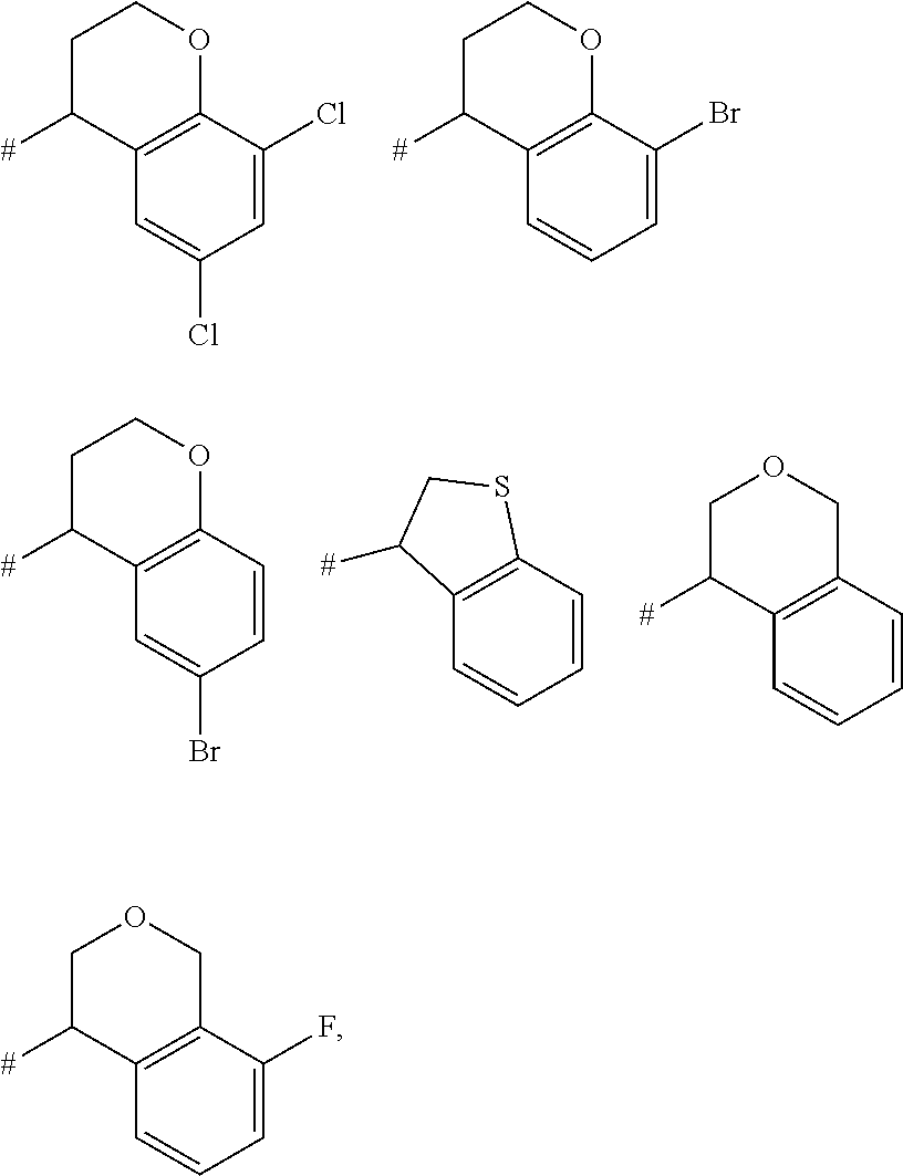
C1=C(Cl)C2=C(C=C1Cl)C([#])CCO2.C1=C(Br)C2=C(C=C1)C([#])CCO2.C1=CC2=C(C=C1Br)C([#])CCO2.C1=CC2=C(C=C1)C([#])CS2.C1=CC2=C(C=C1)C([#])COC2.C1=C(F)C2=C(C=C1)C([#])COC2
